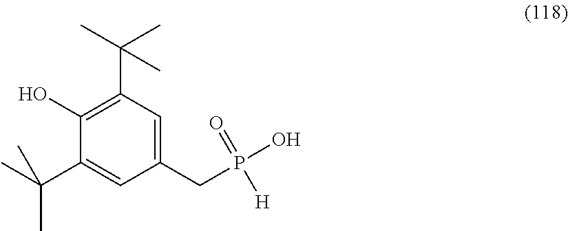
C1(CP(O)([H])=O)=CC(C(C)(C)C)=C(O)C(C(C)(C)C)=C1
